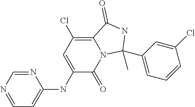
C1=NC=NC(NC2=CC(Cl)=C3N(C2=O)C(C)(C2=CC=CC(Cl)=C2)NC3=O)=C1
